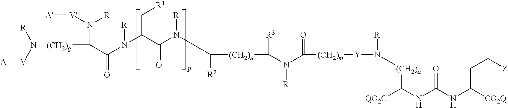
C(C(C(N([R])C([(CH2)n]C([R3])N([R])C([(CH2)m][Y]N([R])[(CH2)a]C(NC(NC([CO2Q])CC[Z])=O)[QO2C])=O)[R2])=O)N([R])C(C(N([V][A])[R])[(CH2)g]N([V][A])[R])=O)[R1]
